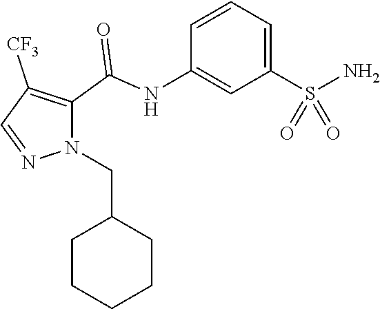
C1=CC(NC(C2=C([CF3])C=NN2CC2CCCCC2)=O)=CC(S(N)(=O)=O)=C1
